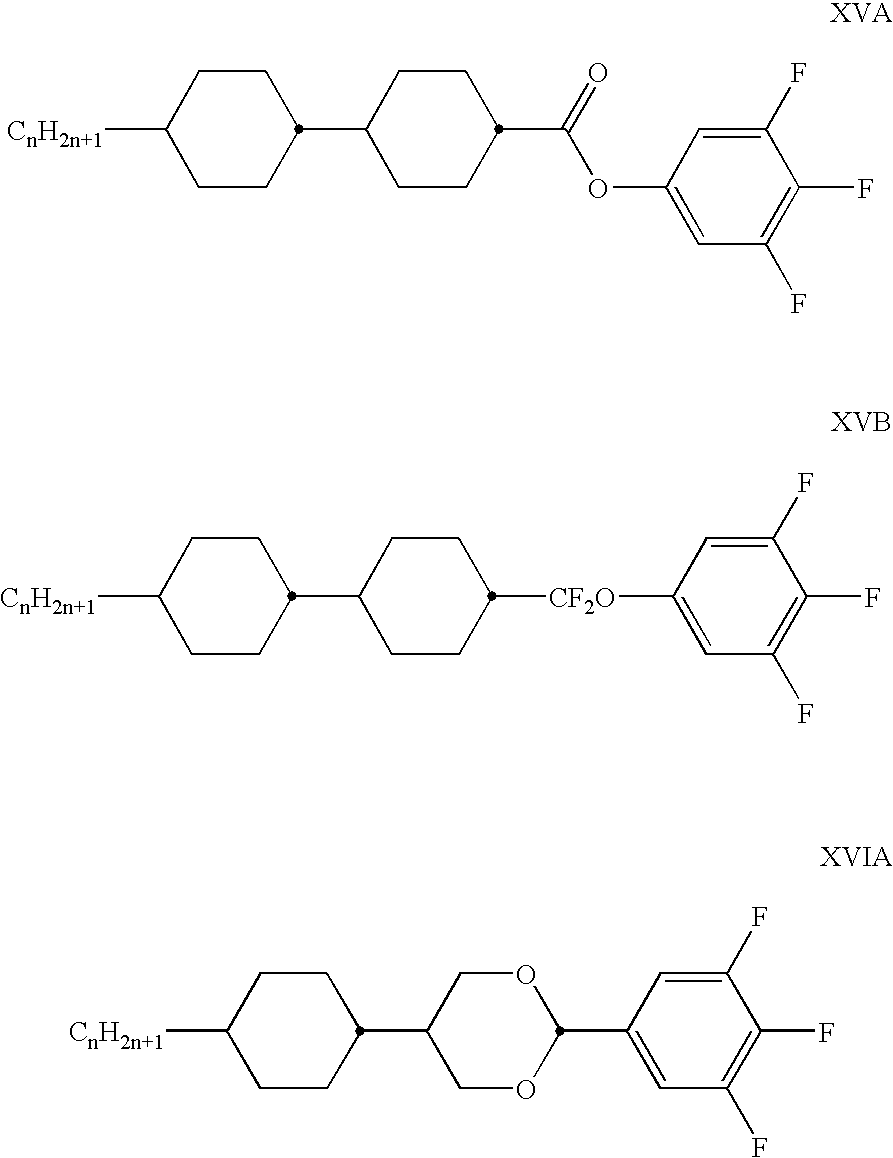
C1CC(C2CCC(C(=O)OC3=CC(F)=C(F)C(F)=C3)CC2)CCC1[CnH2n+1].C1CC(C2CCC([CF2O]C3=CC(F)=C(F)C(F)=C3)CC2)CCC1[CnH2n+1].C1CC(C2COC(C3=CC(F)=C(F)C(F)=C3)OC2)CCC1[CnH2n+1]
